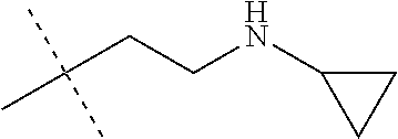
C(C(C)(C)C)CNC1CC1
